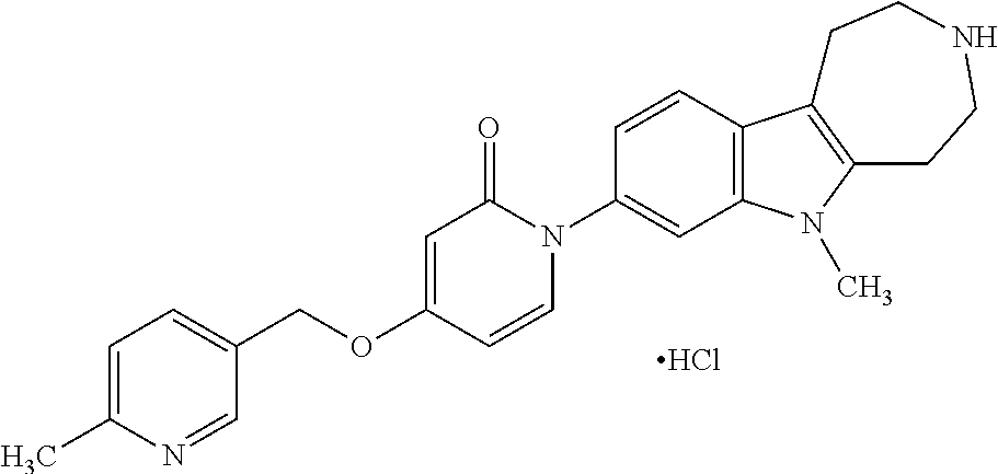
C1=C(C)N=CC(COC2=CC(=O)N(C3=CC4=C(C=C3)C3=C(N4C)CCNCC3)C=C2)=C1.Cl
